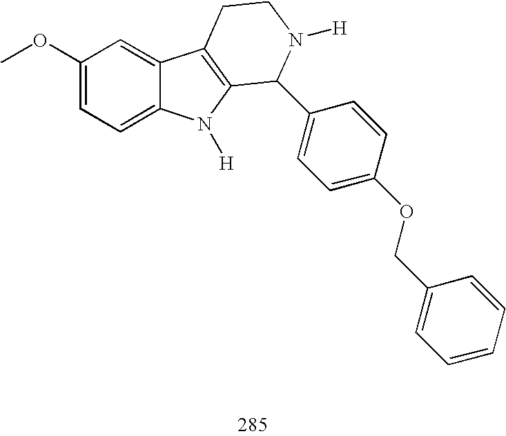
C1(OC)=CC=C2C(=C1)C1=C(N2[H])C(C2=CC=C(OCC3=CC=CC=C3)C=C2)N([H])CC1
